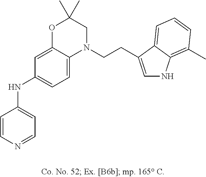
C1=CN=CC=C1NC1=CC=C2C(=C1)OC(C)(C)CN2CCC1=CNC2=C(C)C=CC=C21
